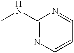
C1(NC)=NC=CC=N1
